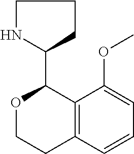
O1CCC2=C(C1C1CCCN1)C(OC)=CC=C2
